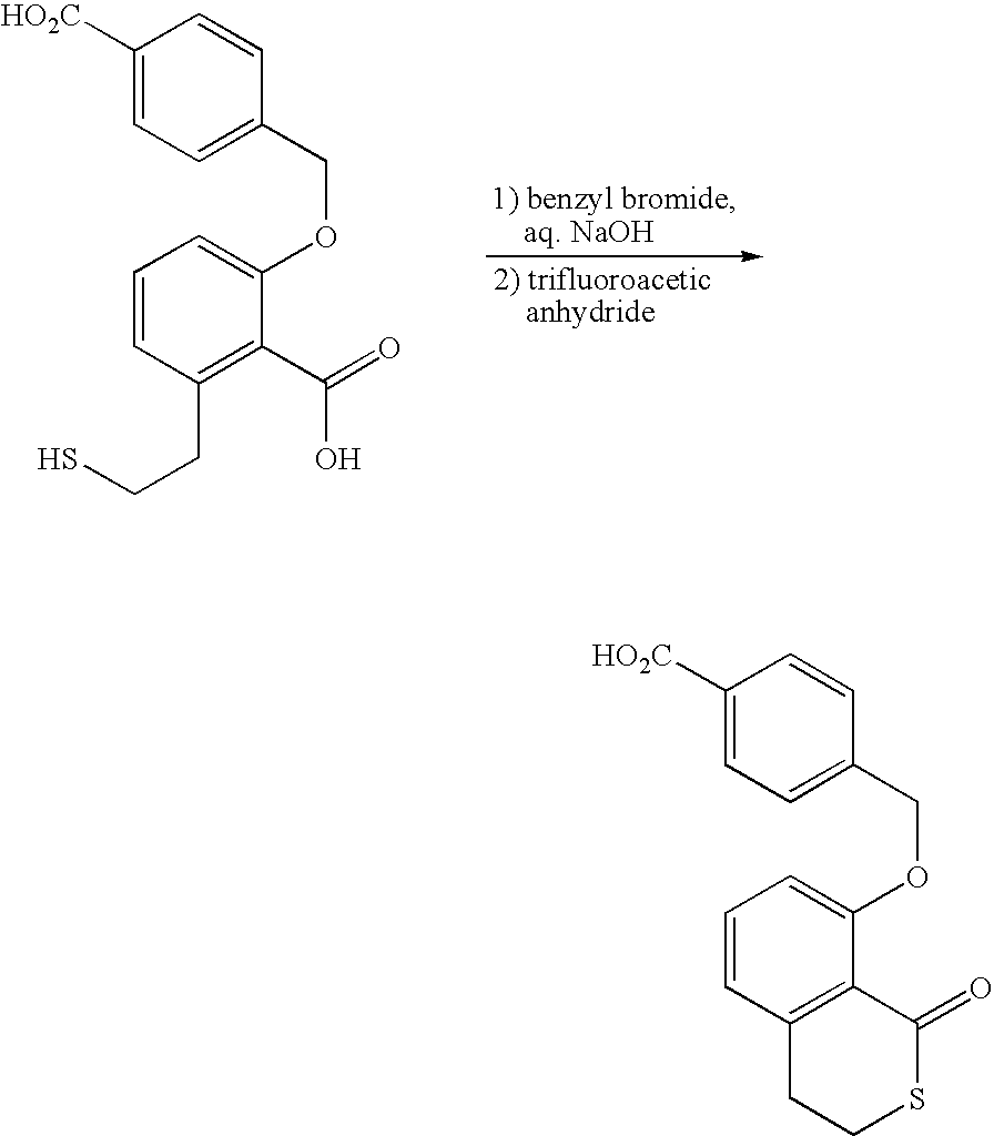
C1([HO2C])=CC=C(COC2=CC=CC(CCS)=C2C(=O)O)C=C1.C1([HO2C])=CC=C(COC2=CC=CC3=C2C(=O)SCC3)C=C1
